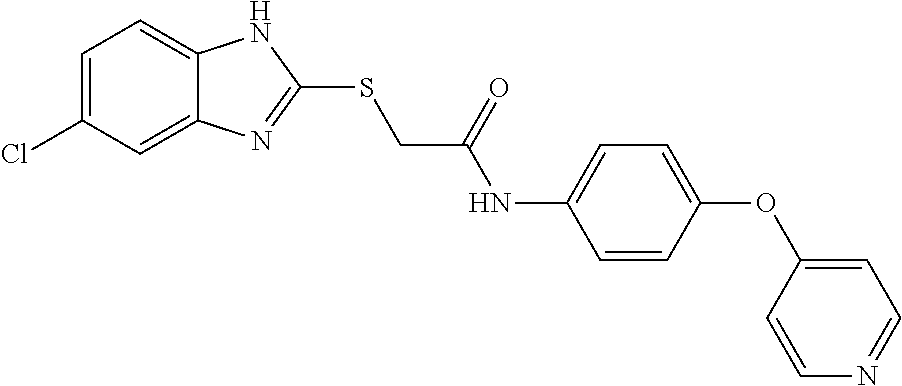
C12=CC(Cl)=CC=C1NC(SCC(NC1=CC=C(OC3=CC=NC=C3)C=C1)=O)=N2
